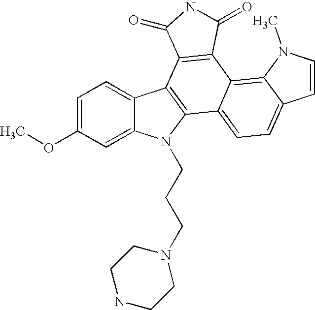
C12=CC(OC)=CC=C1C1=C(N2CCCN2CCNCC2)C2=CC=C3C(=C2C2=C1C(=O)NC2=O)N(C)C=C3
